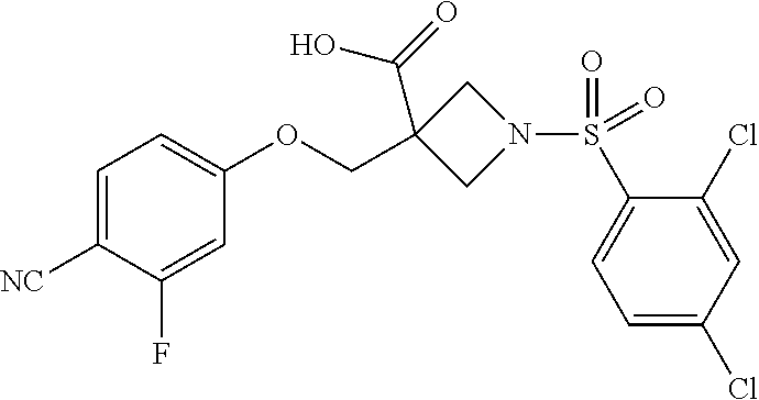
C1=C([NC])C(F)=CC(OCC2(C(O)=O)CN(S(C3=CC=C(Cl)C=C3Cl)(=O)=O)C2)=C1
